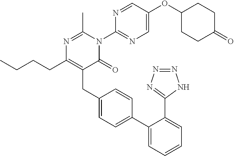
C1(C2=CC=C(CC3=C(CCCC)N=C(C)N(C4=NC=C(OC5CCC(=O)CC5)C=N4)C3=O)C=C2)=CC=CC=C1C1=NN=NN1
